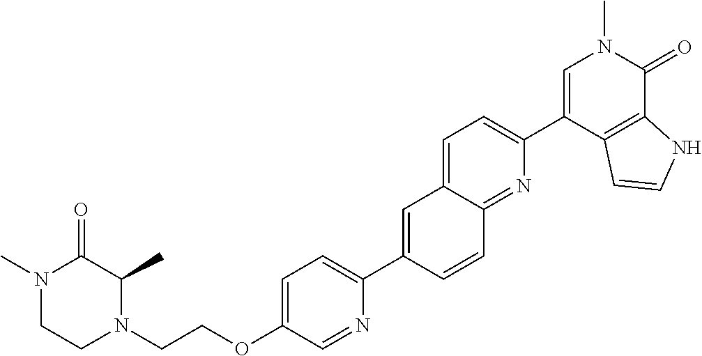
C(OC1=CC=C(C2=CC3=CC=C(C4=CN(C)C(=O)C5=C4C=CN5)N=C3C=C2)N=C1)CN1C(C)C(=O)N(C)CC1
